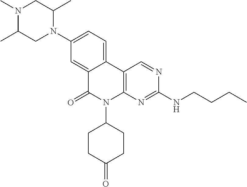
C12=C(N=C(NCCCC)N=C1)N(C1CCC(=O)CC1)C(=O)C1=CC(N3CC(C)N(C)CC3C)=CC=C21
